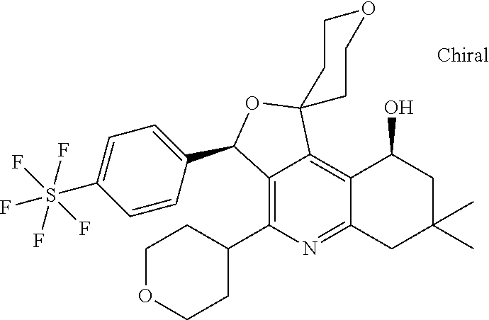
C1=CC(C2C3=C(C4CCOCC4)N=C4C(=C3C3(O2)CCOCC3)C(O)CC(C)(C)C4)=CC=C1S(F)(F)(F)(F)F
